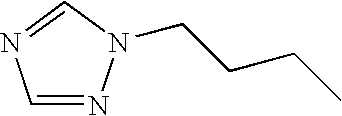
C1=NN(CCCC)C=N1
